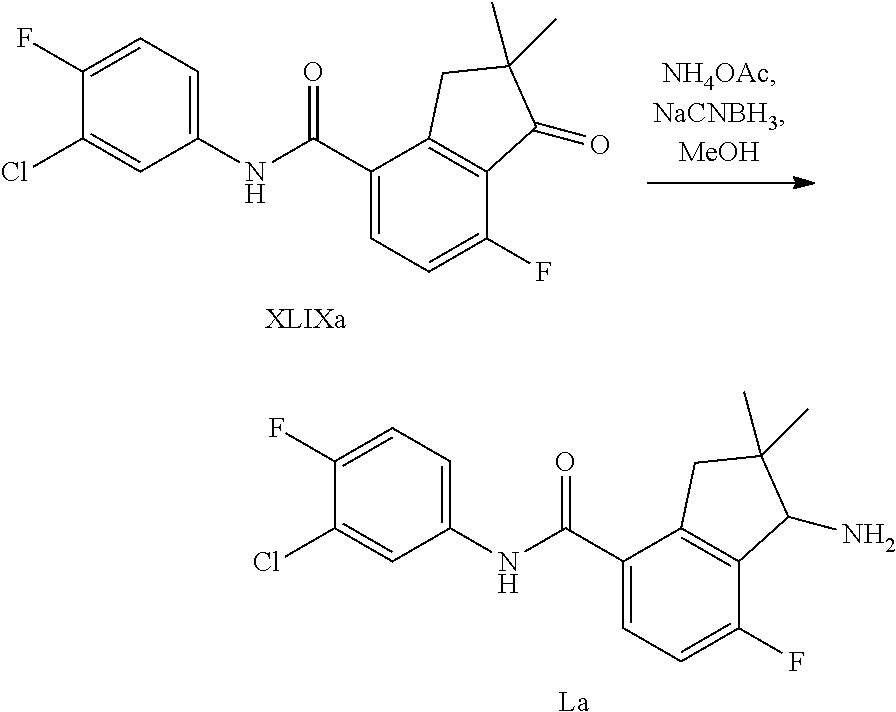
C1=C(F)C(Cl)=CC(NC(C2=CC=C(F)C3=C2CC(C)(C)C3N)=O)=C1.[La].C1=C(F)C(Cl)=CC(NC(C2=CC=C(F)C3=C2CC(C)(C)C3=O)=O)=C1
